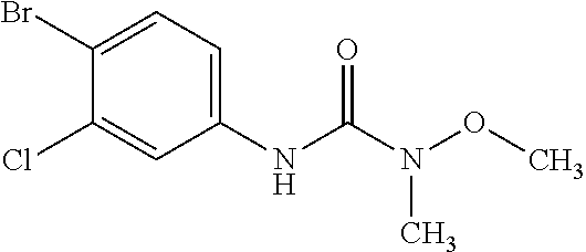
C1(Br)=CC=C(NC(N(OC)C)=O)C=C1Cl
